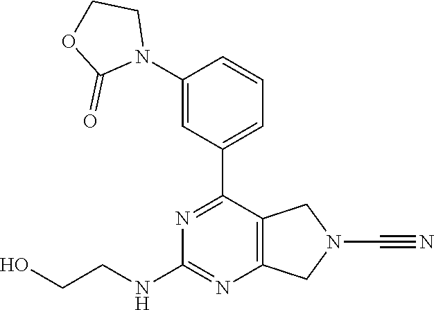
C1(N2CCOC2=O)=CC(C2=NC(NCCO)=NC3=C2CN(C#N)C3)=CC=C1
